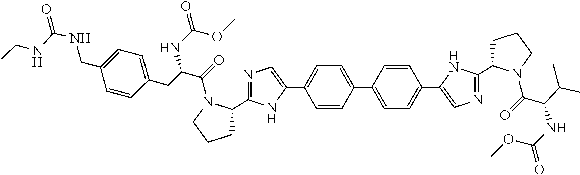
C1=C(C2=CC=C(C3=CN=C(C4CCCN4C(=O)C(NC(=O)OC)C(C)C)N3)C=C2)C=CC(C2=CN=C(C3CCCN3C(=O)C(NC(OC)=O)CC3=CC=C(CNC(=O)NCC)C=C3)N2)=C1
